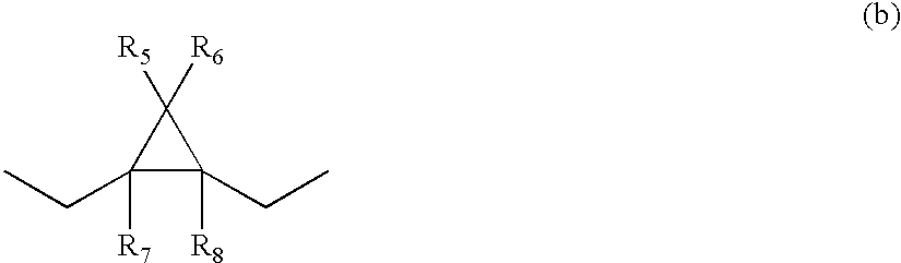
C1([R7])(CC)C([R8])(CC)C1([R5])[R6]
